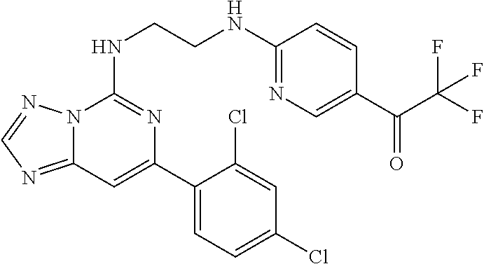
C12=NC=NN1C(NCCNC1=NC=C(C(C(F)(F)F)=O)C=C1)=NC(C1=CC=C(Cl)C=C1Cl)=C2
